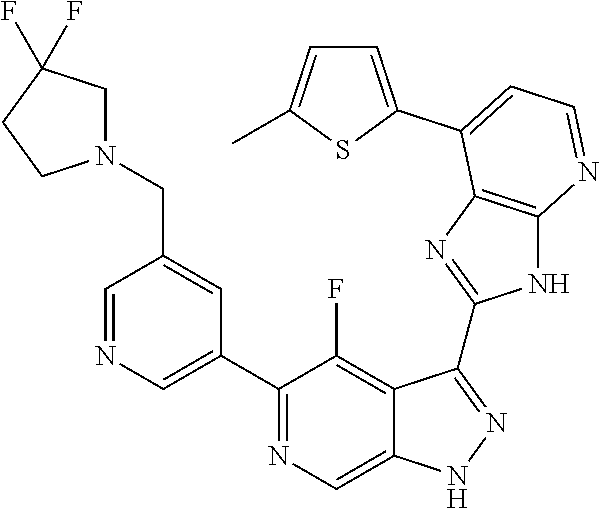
C1=NC=C(C2=NC=C3C(=C2F)C(C2=NC4=C(N2)N=CC=C4C2=CC=C(C)S2)=NN3)C=C1CN1CC(F)(F)CC1
